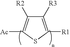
C1([R3])=C([R1])SC([Ac])=C1[R2]
